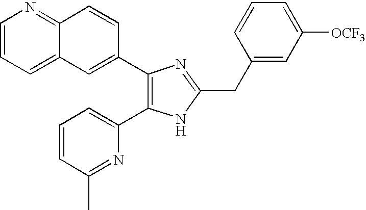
C1=CC=C2C(=N1)C=CC(C1=C(C3=CC=CC(C)=N3)NC(CC3=CC([OCF3])=CC=C3)=N1)=C2
